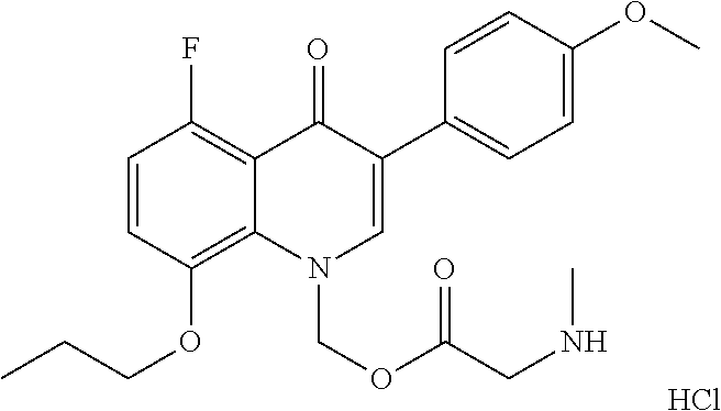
C1=CC(OCCC)=C2C(=C1F)C(=O)C(C1=CC=C(OC)C=C1)=CN2COC(CNC)=O.Cl
